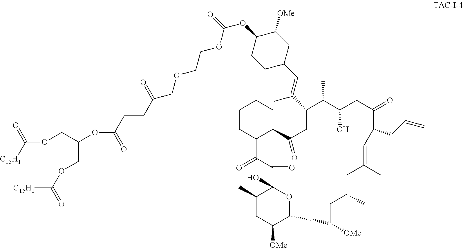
C1CC2C(CC1)C(=O)CC(C(=CC1CC([OMe])C(OC(OCCOCC(=O)CCC(=O)OC(COC(=O)[C15H1])COC(=O)[C15H1])=O)CC1)C)C(C)C(O)CC(=O)C(CC=C)C=C(C)CC(C)CC([OMe])C1OC(O)(C(=O)C2=O)C(C)CC1[OMe]
